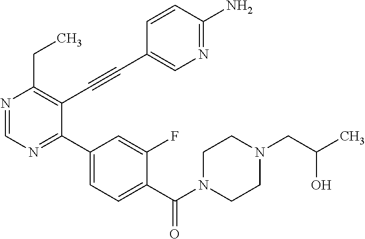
N1=CN=C(C2=CC=C(C(N3CCN(CC(C)O)CC3)=O)C(F)=C2)C(C#CC2=CN=C(N)C=C2)=C1CC
